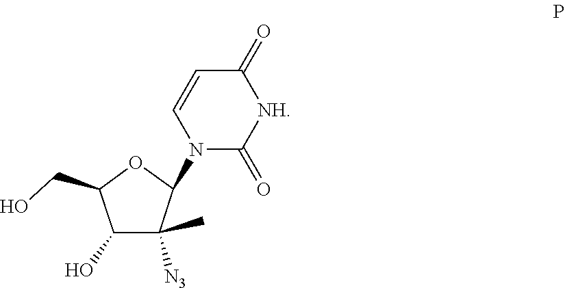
N1(C2OC(CO)C(O)C2([N3])C)C(=O)[NH]C(=O)C=C1
